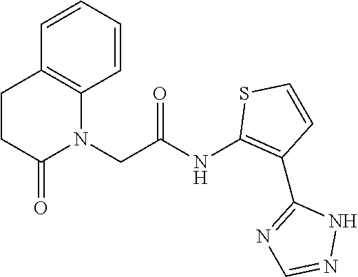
C(C(NC1=C(C2=NC=NN2)C=CS1)=O)N1C2=C(C=CC=C2)CCC1=O
